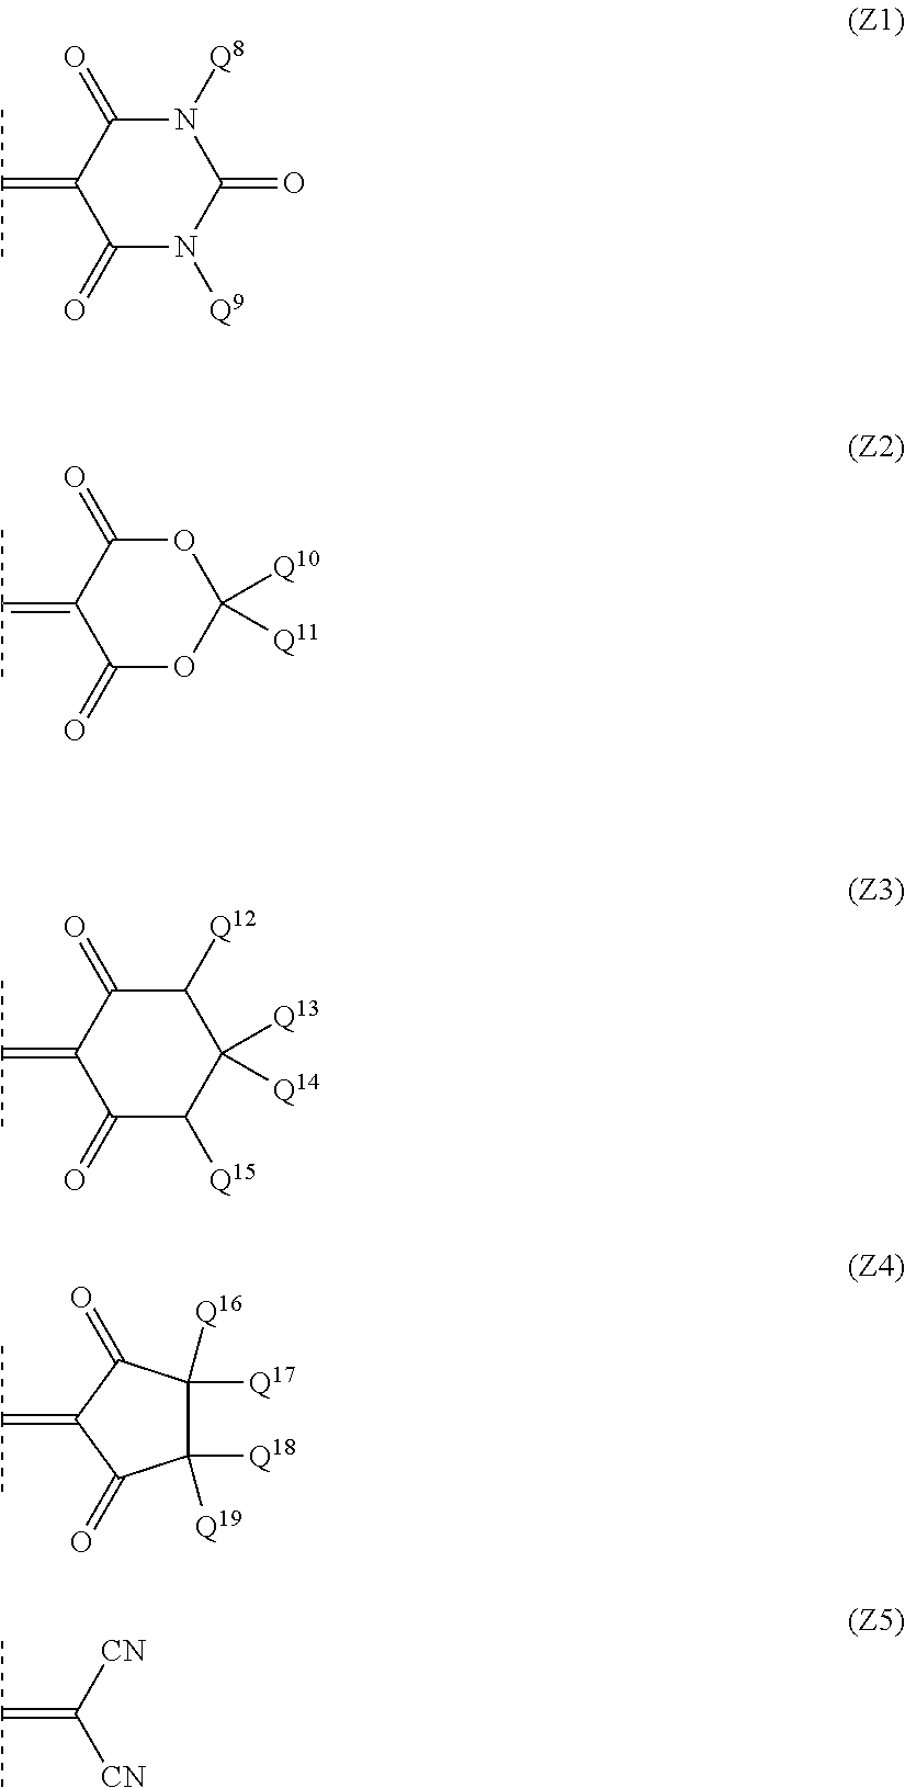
C1(=O)N([Q9])C(=O)N([Q8])C(=O)C1=C(C)C.C1(=O)OC([Q10])([Q11])OC(=O)C1=C(C)C.C1(=O)C([Q15])C([Q13])([Q14])C([Q12])C(=O)C1=C(C)C.C1([Q17])([Q16])C([Q18])([Q19])C(=O)C(=C(C)C)C1=O.C(=C([CN])[CN])(C)C
